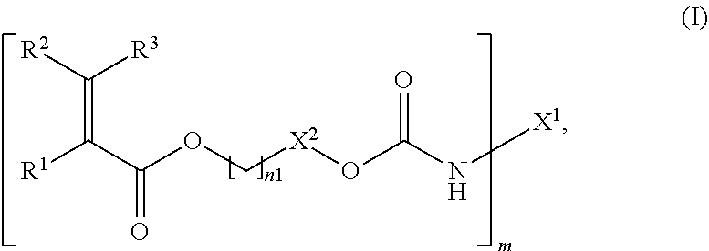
C(=C(C(OC[X2]OC(N[X1])=O)=O)[R1])([R2])[R3]
